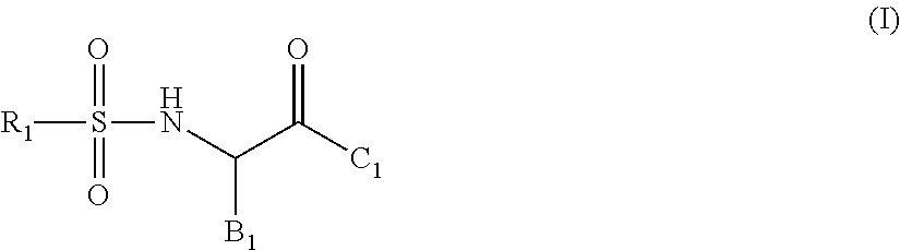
[R1]S(NC(C([C1])=O)[B1])(=O)=O
